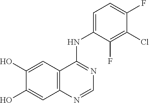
C12=C(C=C(O)C(O)=C1)C(NC1=CC=C(F)C(Cl)=C1F)=NC=N2
